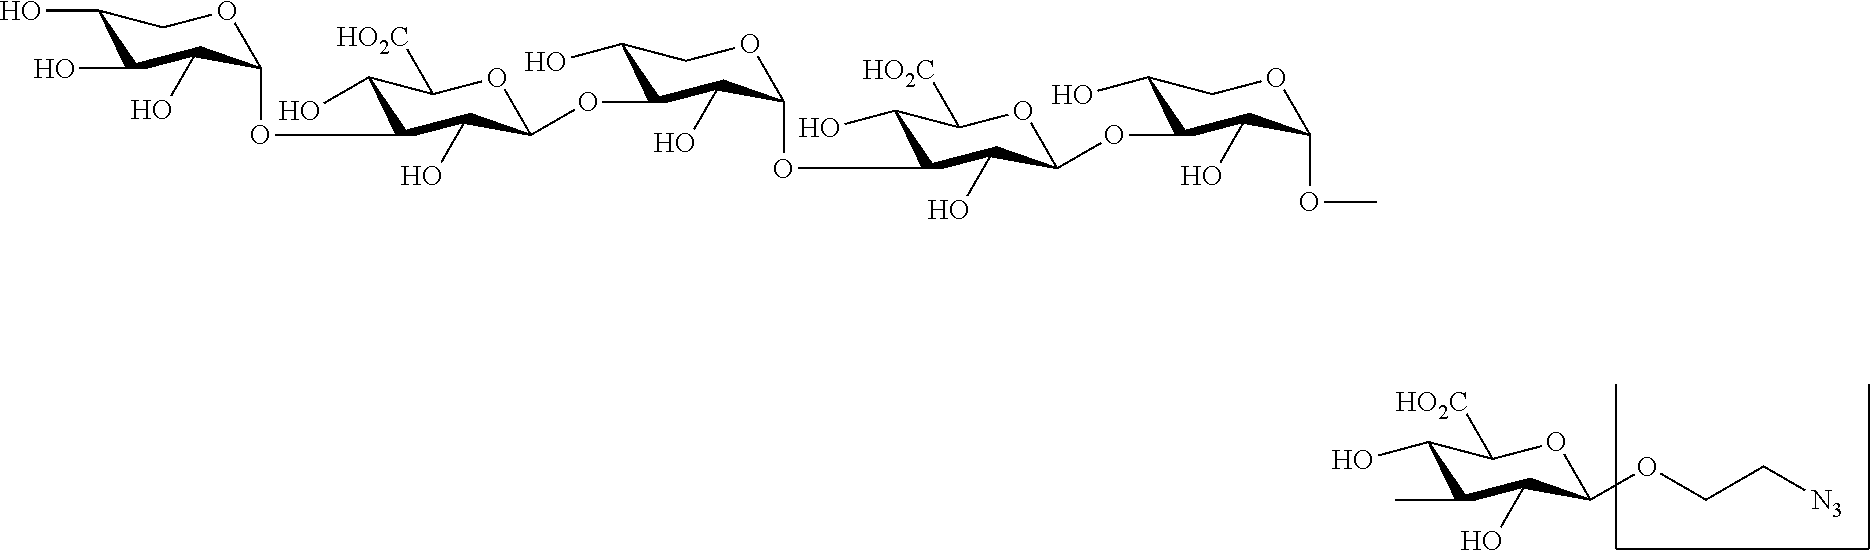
O(CC[N3])C1C(O)C(C)C(O)C([HO2C])O1.C1(O)C(O)C(O)C(OC2C(O)C([HO2C])OC(OC3C(O)COC(OC4C(O)C([HO2C])OC(OC5C(O)COC(OC)C5O)C4O)C3O)C2O)OC1
